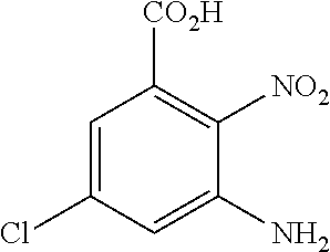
ClC1=CC([CO2H])=C([NO2])C(N)=C1
